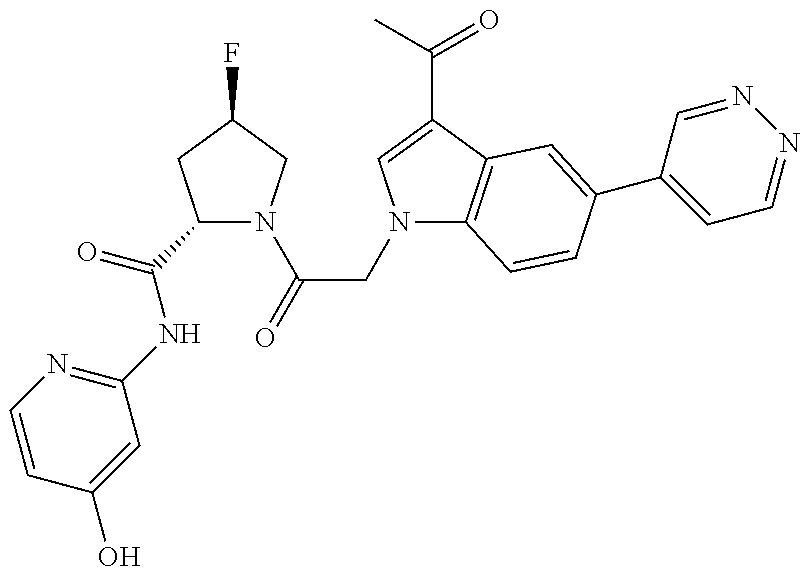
C1=CN=C(NC(C2N(C(=O)CN3C4=C(C(C(C)=O)=C3)C=C(C3=CC=NN=C3)C=C4)CC(F)C2)=O)C=C1O
